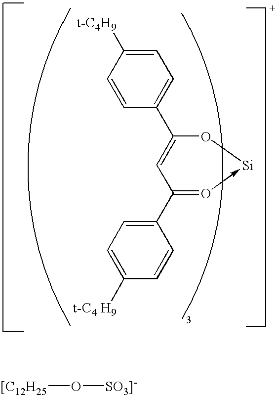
C1=CC([t-C4H9])=CC=C1C1=CC(C2=CC=C([t-C4 H9])C=C2)=O->[Si]O1.[[C12H25]O[SO3]-]
